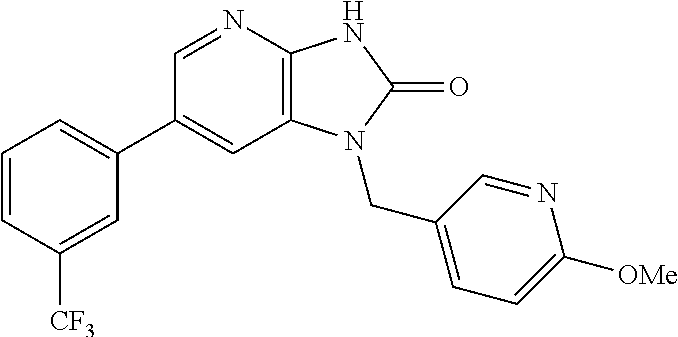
C1(C2=CC=CC([CF3])=C2)=CC2=C(N=C1)NC(=O)N2CC1=CC=C([OMe])N=C1
